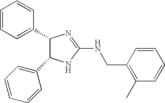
C1(C2C(C3=CC=CC=C3)NC(NCC3=C(C)C=CC=C3)=N2)=CC=CC=C1
